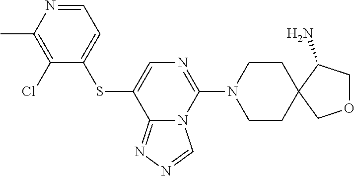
C1CN(C2=NC=C(SC3=CC=NC(C)=C3Cl)C3=NN=CN23)CCC12C(N)COC2
